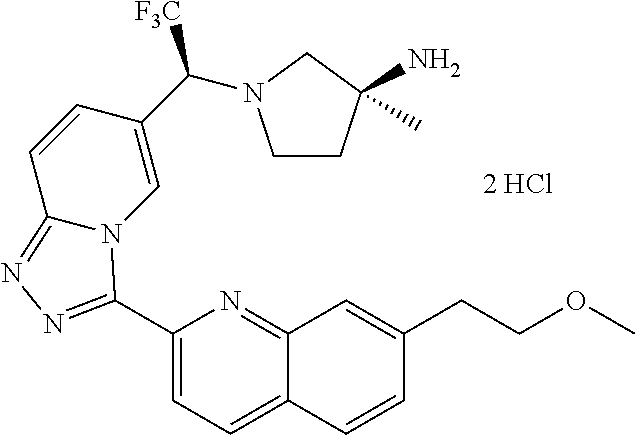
C1(C2=NN=C3C=CC(C([F3C])N4CCC(N)(C)C4)=CN32)=CC=C2C(=N1)C=C(CCOC)C=C2
